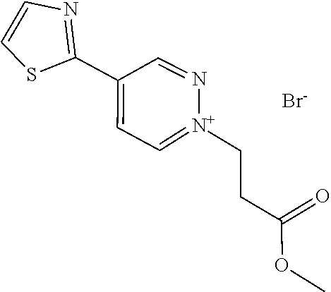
C1(C2=CC=[N+](CCC(OC)=O)N=C2)=NC=CS1.[Br-]
